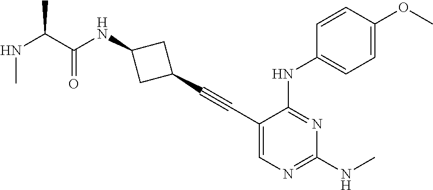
C1(C#CC2CC(NC(C(NC)C)=O)C2)=CN=C(NC)N=C1NC1=CC=C(OC)C=C1
